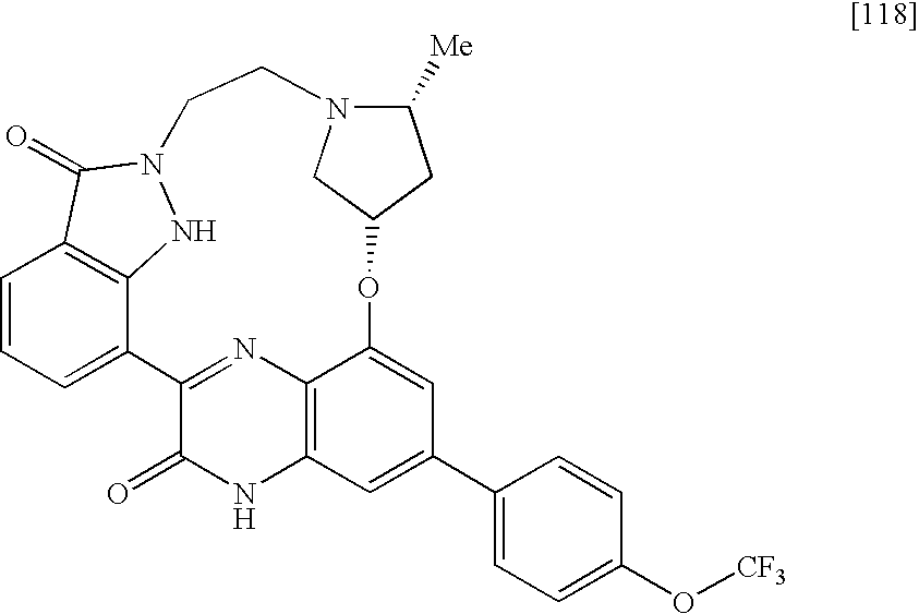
C1=CC=C2C3=C1C(=O)N(N3)CCN1C([Me])CC(OC3=CC(C4=CC=C(O[CF3])C=C4)=CC4=C3N=C2C(=O)N4)C1
